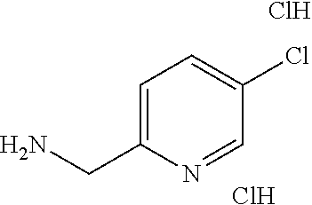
C1=C(CN)N=CC(Cl)=C1.Cl.Cl
